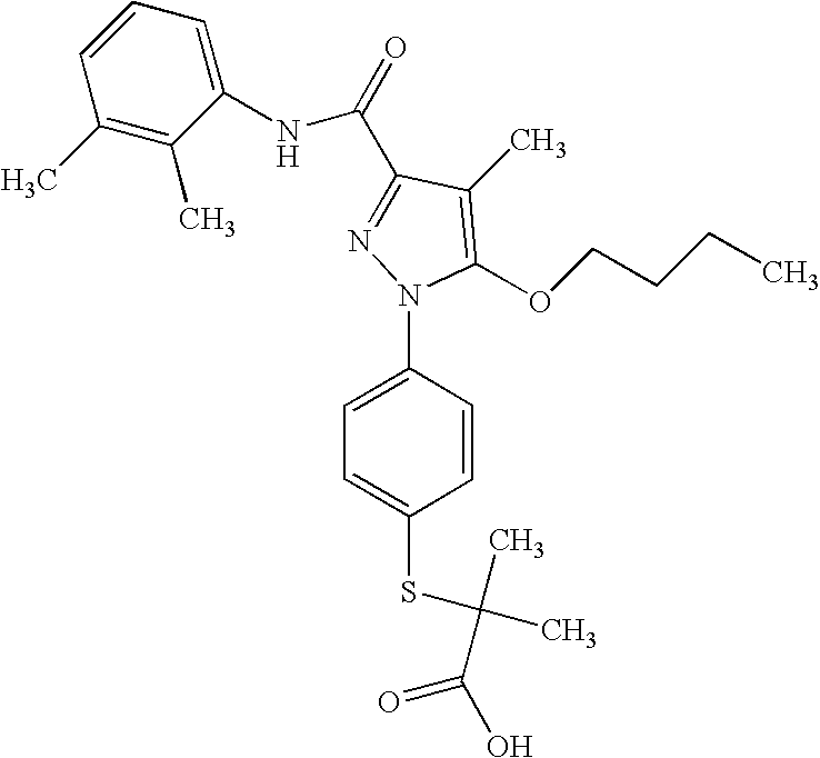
C1(NC(C2=NN(C3=CC=C(SC(C)(C(O)=O)C)C=C3)C(OCCCC)=C2C)=O)=CC=CC(C)=C1C
